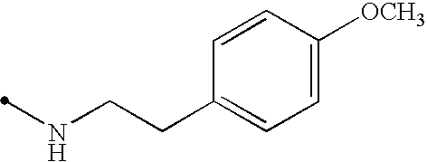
C1(CCNC)=CC=C([OCH3])C=C1
